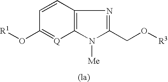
C1=CC2=C([Q]=C1O[R1])N([Me])C(CO[R3])=N2
